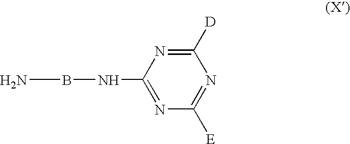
NBNC1=NC([E])=NC([D])=N1
